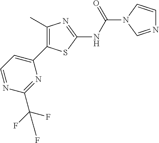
C1=NC(C(F)(F)F)=NC(C2=C(C)N=C(NC(=O)N3C=CN=C3)S2)=C1
